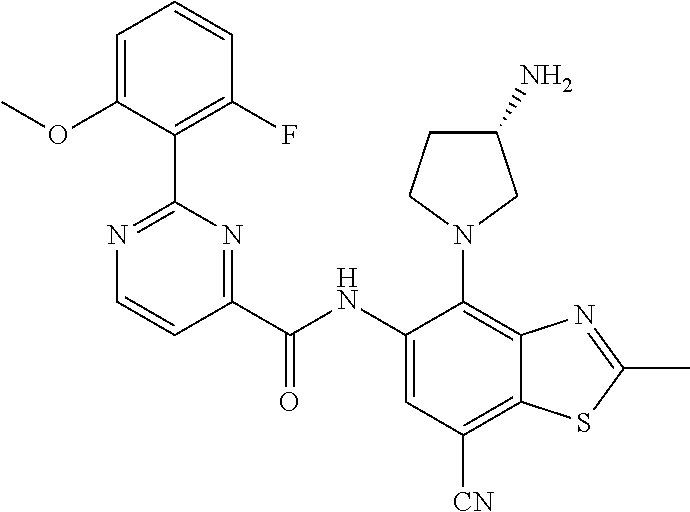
C1(NC(C2=NC(C3=C(F)C=CC=C3OC)=NC=C2)=O)=CC([CN])=C2C(=C1N1CC(N)CC1)N=C(C)S2
